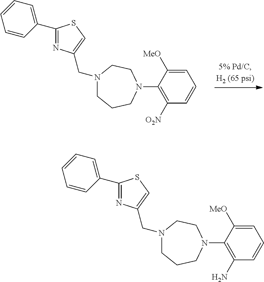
N1(CC2=CSC(C3=CC=CC=C3)=N2)CCCN(C2=C([O2N])C=CC=C2[MeO])CC1.N1(CC2=CSC(C3=CC=CC=C3)=N2)CCCN(C2=C(N)C=CC=C2[MeO])CC1
